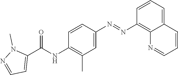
C12=CC=CC(N=NC3=CC(C)=C(NC(C4=CC=NN4C)=O)C=C3)=C1N=CC=C2
